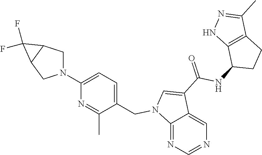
C12=NC=NC=C1C(C(=O)NC1CCC3=C1NN=C3C)=CN2CC1=CC=C(N2CC3C(C2)C3(F)F)N=C1C
